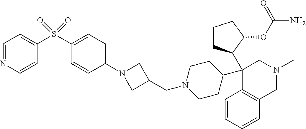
C1=CC=CC2=C1C(C1CCCC1OC(N)=O)(C1CCN(CC3CN(C4=CC=C(S(C5=CC=NC=C5)(=O)=O)C=C4)C3)CC1)CN(C)C2
